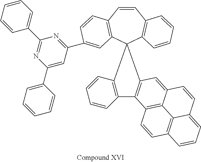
C1=CC2=C(C3(C4=C1C=CC=C4)C1=C(C=CC=C1)C1=C3C=C3C4=C1C=CC1=C4C(=CC=C1)C=C3)C=C(C1=NC(C3=CC=CC=C3)=NC(C3=CC=CC=C3)=C1)C=C2
